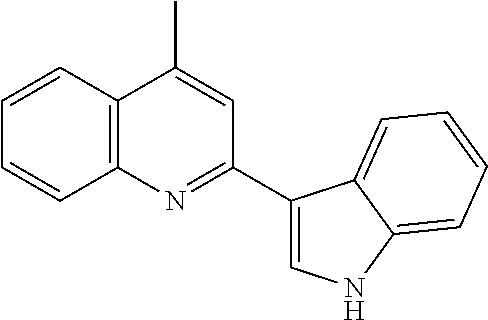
C12=C(C=CC=C1)C(C)=CC(C1=CNC3=CC=CC=C13)=N2
